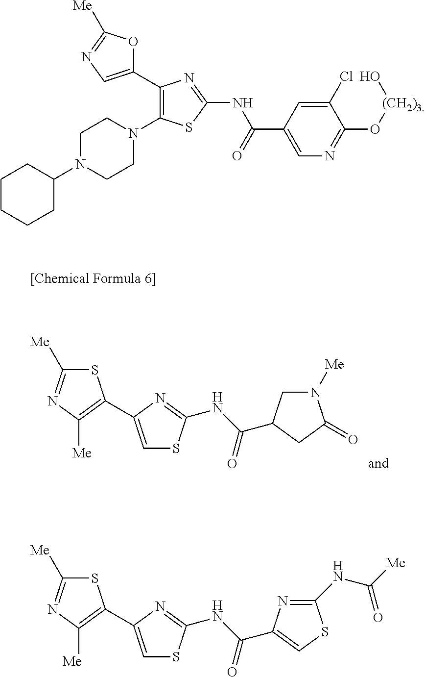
S1C([Me])=NC([Me])=C1C1=CSC(NC(=O)C2CN([Me])C(=O)C2)=N1.C1(C2=CN=C([Me])O2)=C(N2CCN(C3CCCCC3)CC2)SC(NC(=O)C2=CN=C(O[(CH2)3]O)C(Cl)=C2)=N1.S1C([Me])=NC([Me])=C1C1=CSC(NC(=O)C2=CSC(NC([Me])=O)=N2)=N1
